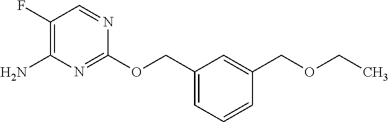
C1(OCC2=CC=CC(COCC)=C2)=NC(N)=C(F)C=N1
